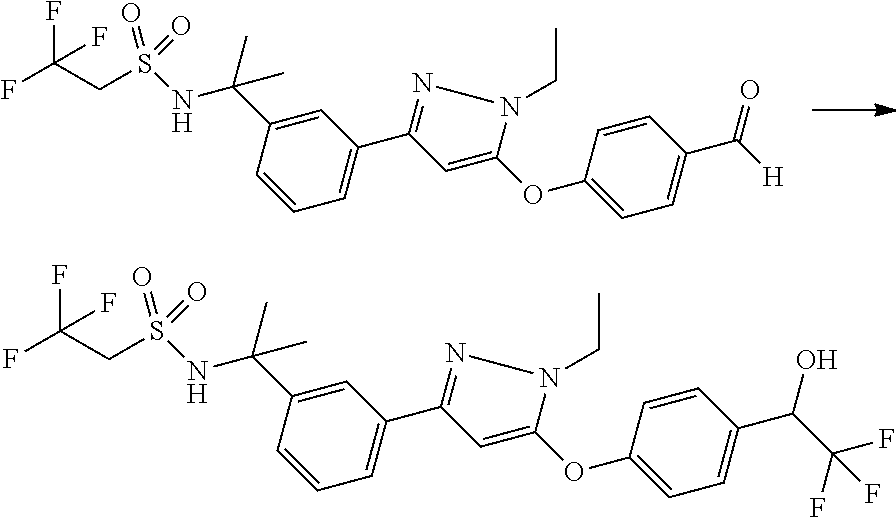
FC(CS(NC(C)(C1=CC(C2=NN(CC)C(OC3=CC=C(C(=O)[H])C=C3)=C2)=CC=C1)C)(=O)=O)(F)F.FC(CS(NC(C)(C1=CC(C2=NN(CC)C(OC3=CC=C(C(O)C(F)(F)F)C=C3)=C2)=CC=C1)C)(=O)=O)(F)F
